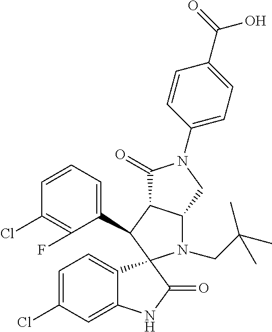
C1(C2C3C(N(CC(C)(C)C)C24C2=CC=C(Cl)C=C2NC4=O)CN(C2=CC=C(C(=O)O)C=C2)C3=O)=CC=CC(Cl)=C1F
